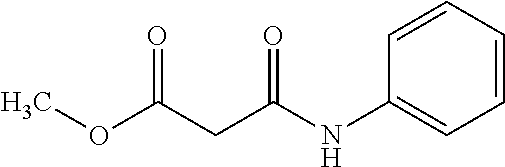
COC(CC(NC1=CC=CC=C1)=O)=O
